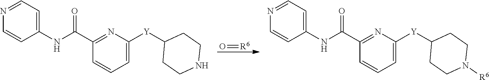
C1(NC(C2=NC([Y]C3CCNCC3)=CC=C2)=O)=CC=NC=C1.O=[R6].C1(NC(C2=NC([Y]C3CCN([R6])CC3)=CC=C2)=O)=CC=NC=C1
